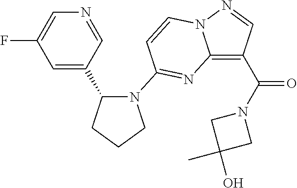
C1=C(C2CCCN2C2=NC3=C(C(N4CC(O)(C)C4)=O)C=NN3C=C2)C=NC=C1F
